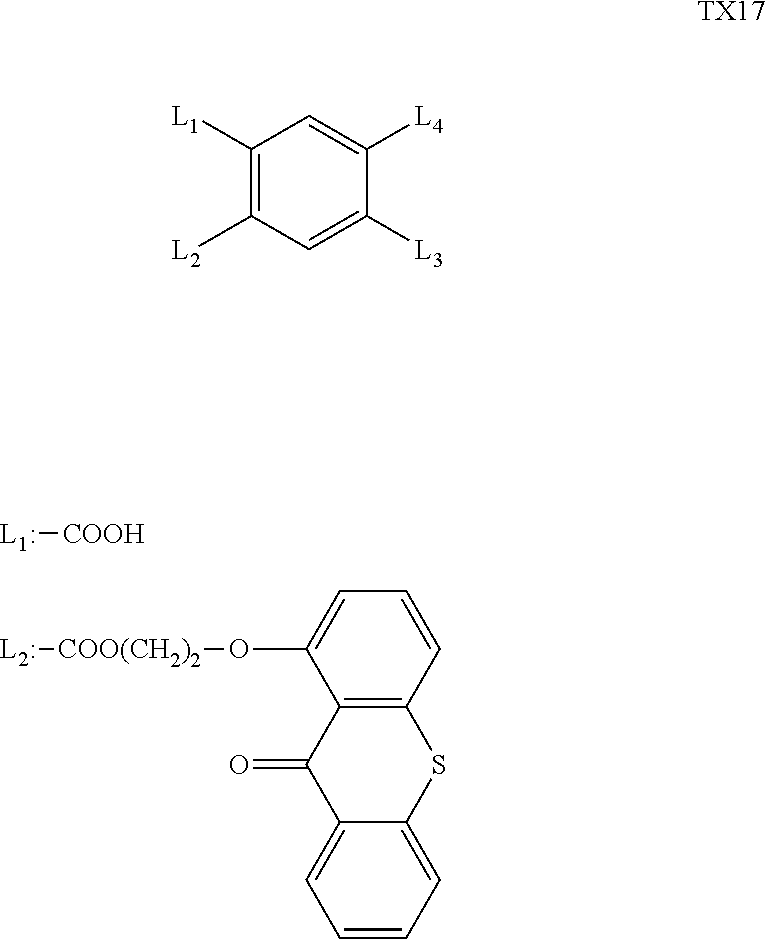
[L1:][COOH].[L2:][COO(CH2)2]OC1=CC=CC2=C1C(=O)C1=CC=CC=C1S2.C1([L1])=C([L2])C=C([L3])C([L4])=C1.[TX17]
